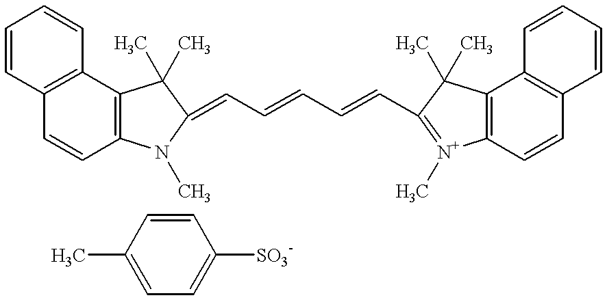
C1=CC2=C(C=C1)C1=C(C=C2)N(C)C(=CC=CC=CC2=[N+](C)C3=C(C4=C(C=C3)C=CC=C4)C2(C)C)C1(C)C.C1=CC(C)=CC=C1[SO3-]
